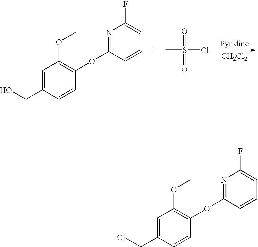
[CH2Cl2].C1=C(CO)C=CC(OC2=NC(F)=CC=C2)=C1OC.CS(=O)(Cl)=O.C1=C(CCl)C=CC(OC2=NC(F)=CC=C2)=C1OC
